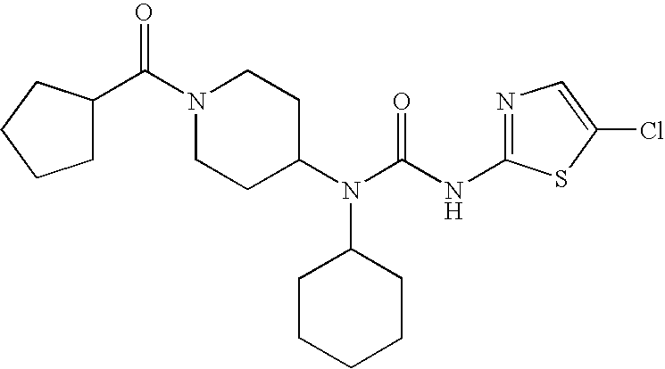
C1C(C(N2CCC(N(C(NC3=NC=C(Cl)S3)=O)C3CCCCC3)CC2)=O)CCC1
